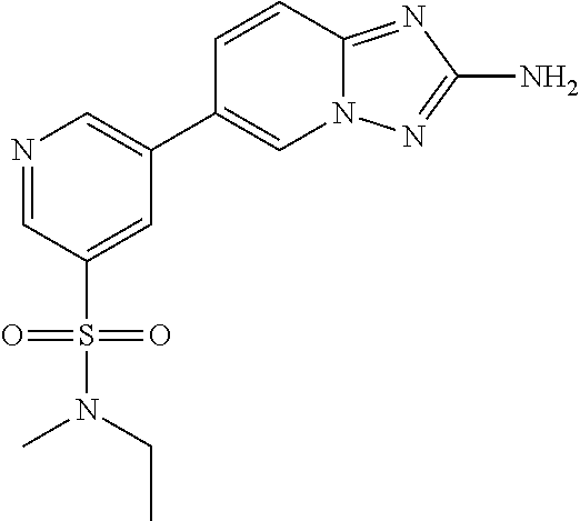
N1=CC(S(=O)(=O)N(CC)C)=CC(C2=CN3C(=NC(N)=N3)C=C2)=C1
